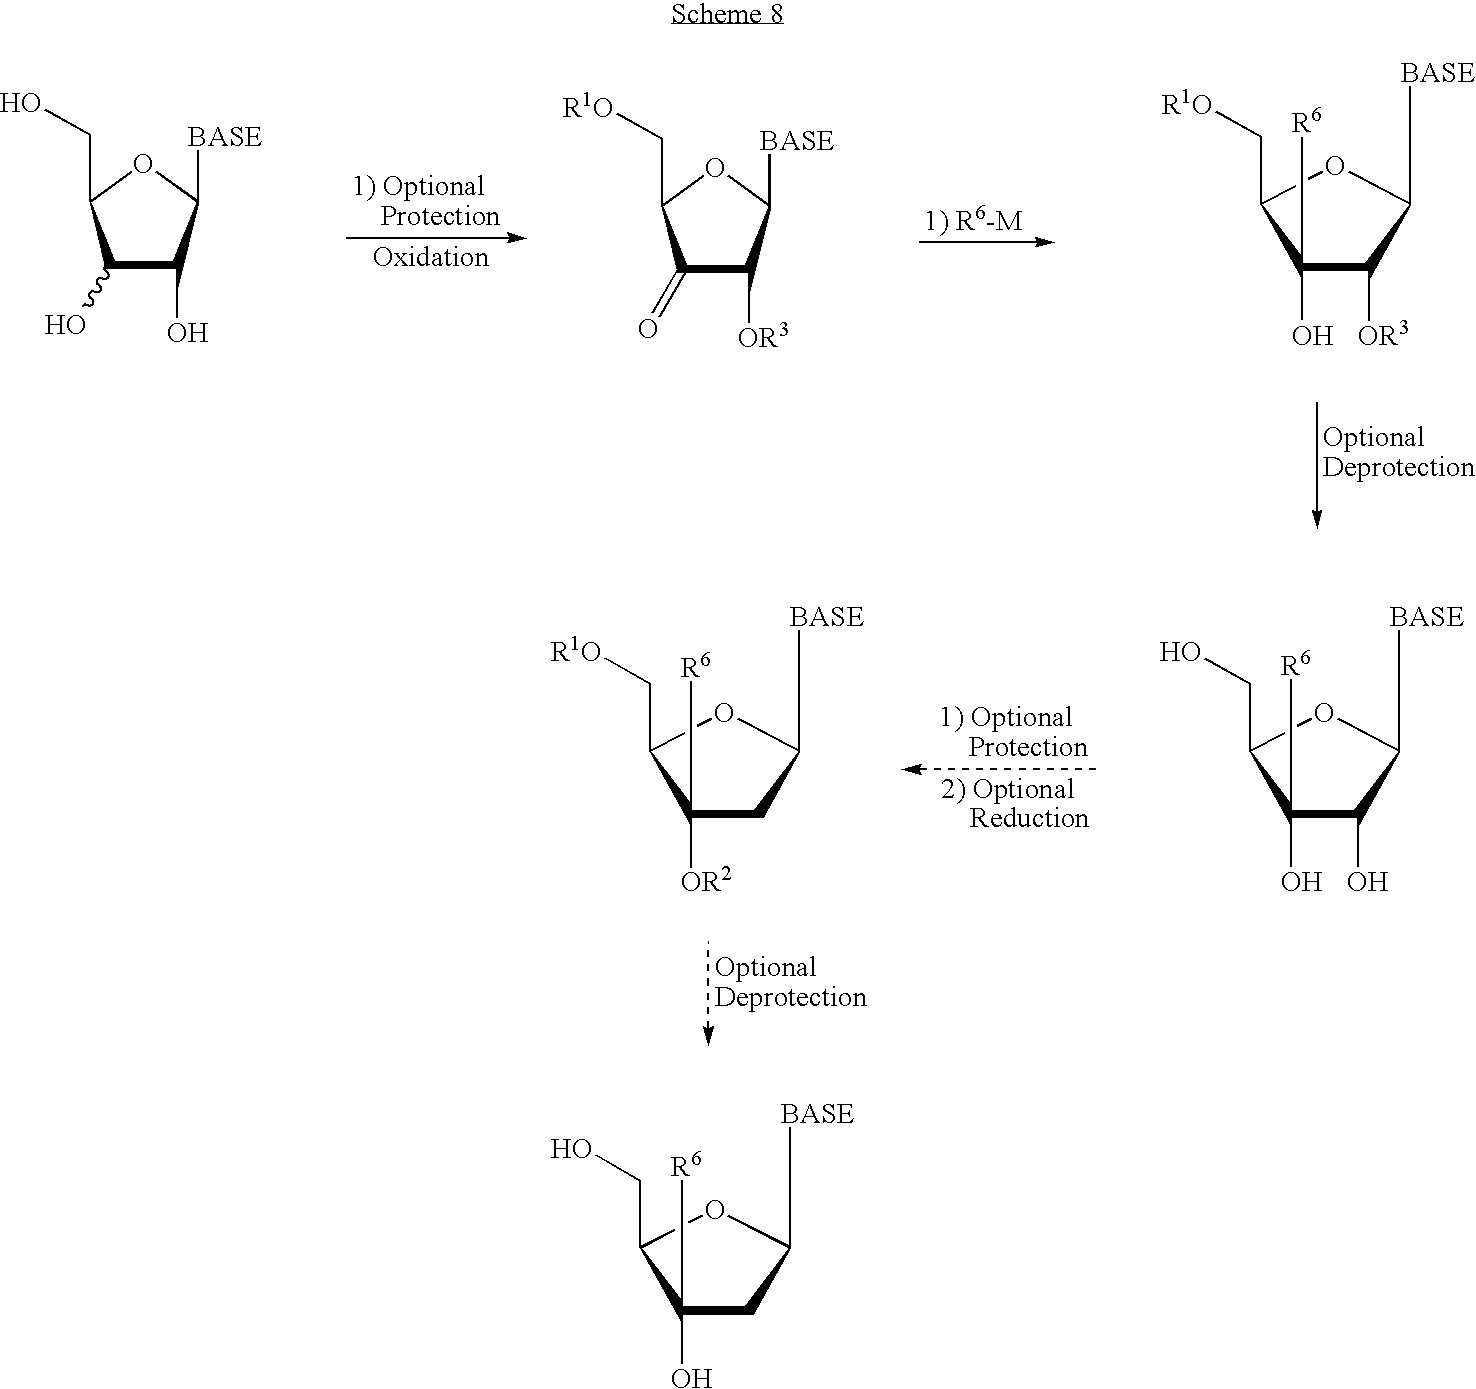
C1(O)C(O)C([BASE])OC1CO.C1(=O)C([OR3])C([BASE])OC1C[R1O].C1(O)([R6])C([OR3])C([BASE])OC1C[R1O].C1(O)([R6])C(O)C([BASE])OC1CO.C1([OR2])([R6])CC([BASE])OC1C[R1O].C1(O)([R6])CC([BASE])OC1CO
